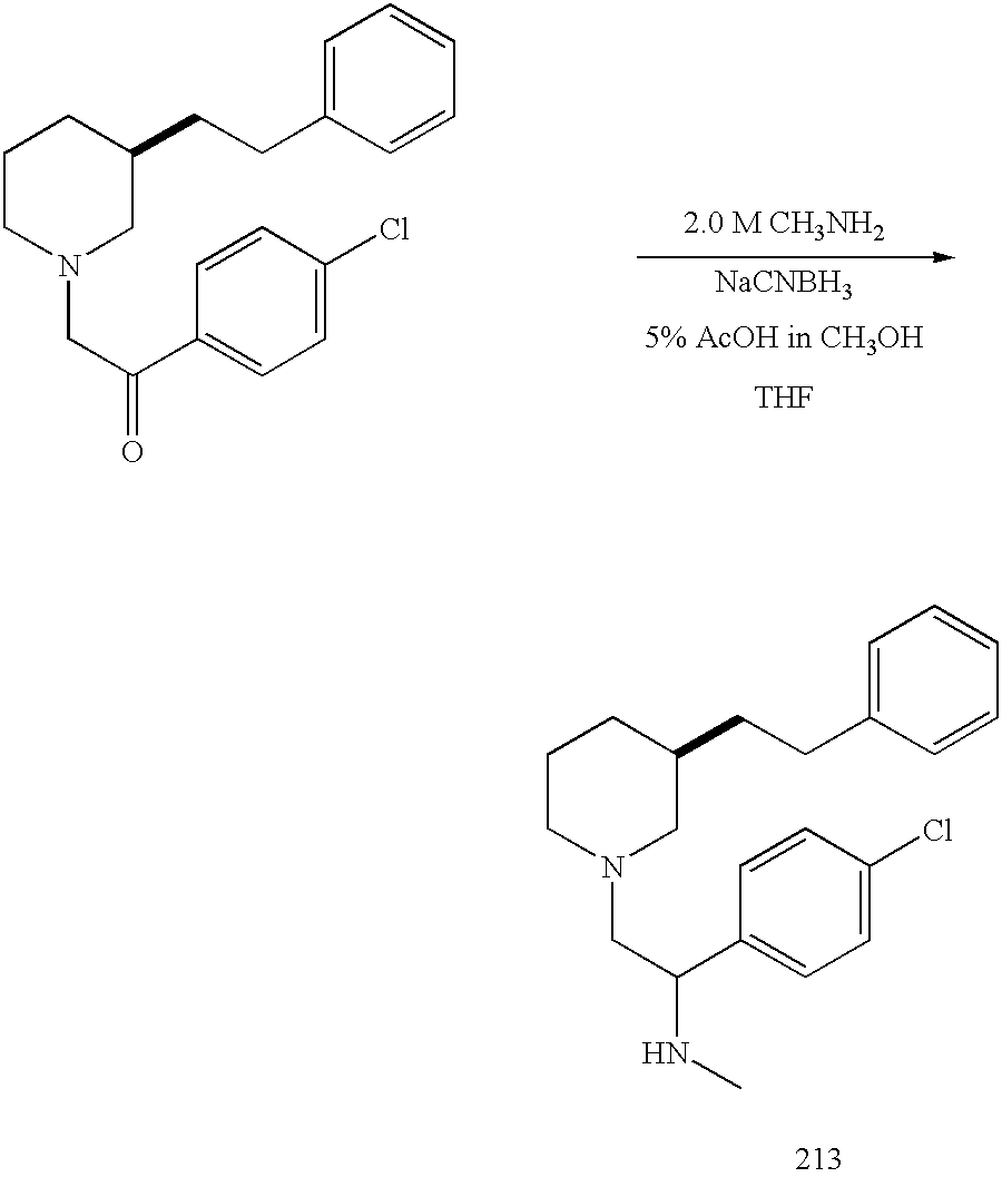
[NaCNBH3].[THF].C1=C(CCC2CCCN(CC(C3=CC=C(Cl)C=C3)=O)C2)C=CC=C1.C1=C(CCC2CCCN(CC(C3=CC=C(Cl)C=C3)NC)C2)C=CC=C1
